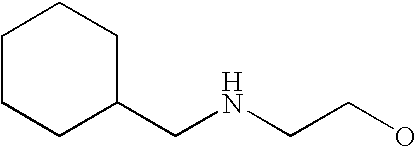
C1C(CNCCO)CCCC1
